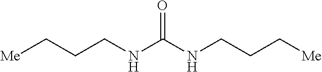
[Me]CCCNC(NCCC[Me])=O
